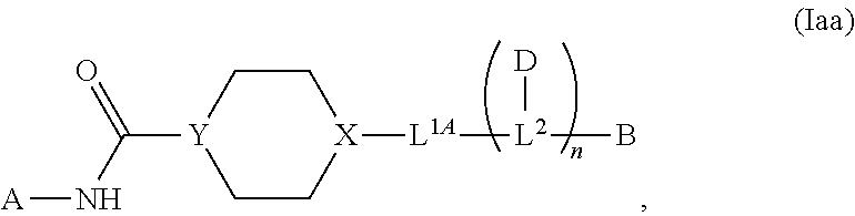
C1C[X]([L1A][L2](B)[D])CC[Y]1C(N[A])=O
